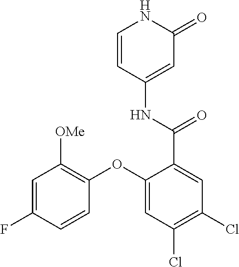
C1=CC(NC(C2=CC(Cl)=C(Cl)C=C2OC2=C([OMe])C=C(F)C=C2)=O)=CC(=O)N1
